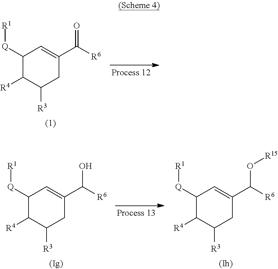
C1([Q][R1])C([R4])C([R3])CC(C([R6])=O)=C1.C1([Q][R1])C([R4])C([R3])CC(C([R6])O)=C1.C1([Q][R1])C([R4])C([R3])CC(C([R6])O[R15])=C1
